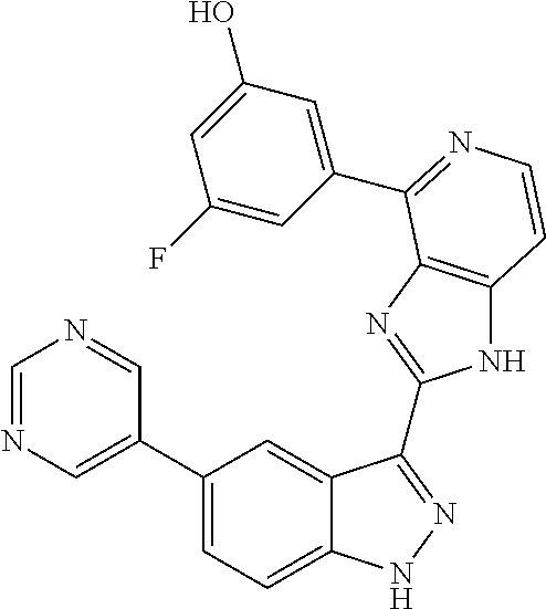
C1(C2=CN=CN=C2)=CC=C2C(=C1)C(C1=NC3=C(N1)C=CN=C3C1=CC(O)=CC(F)=C1)=NN2
